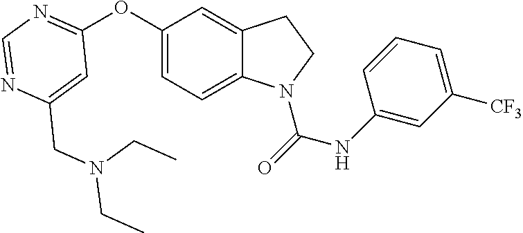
C1=C(CN(CC)CC)N=CN=C1OC1=CC=C2C(=C1)CCN2C(=O)NC1=CC([CF3])=CC=C1
